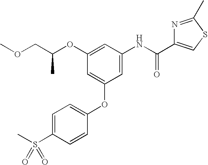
COCC(OC1=CC(NC(C2=CSC(C)=N2)=O)=CC(OC2=CC=C(S(C)(=O)=O)C=C2)=C1)C
